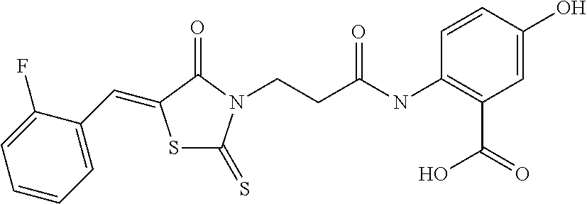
S1C(=S)N(CCC(NC2=C(C(=O)O)C=C(O)C=C2)=O)C(=O)C1=CC1=CC=CC=C1F
